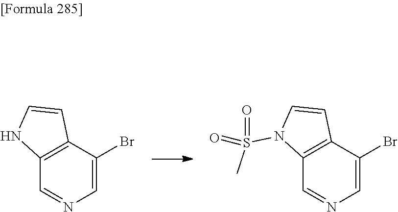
C1=C(Br)C2=C(C=N1)NC=C2.C1=C(Br)C2=C(C=N1)N(S(C)(=O)=O)C=C2
